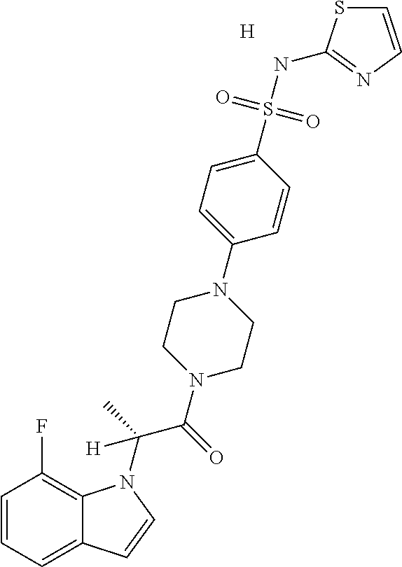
[H].C1=CC=C2C(=C1F)N(C(C)(C(=O)N1CCN(C3=CC=C(S(NC4=NC=CS4)(=O)=O)C=C3)CC1)[H])C=C2
